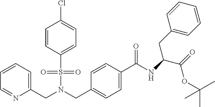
C1=CC=C(CN(CC2=CC=C(C(NC(C(=O)OC(C)(C)C)CC3=CC=CC=C3)=O)C=C2)S(=O)(=O)C2=CC=C(Cl)C=C2)N=C1
